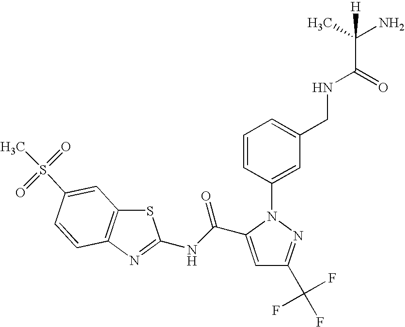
C1=C(C(NC2=NC3=C(S2)C=C(S(C)(=O)=O)C=C3)=O)N(C2=CC(CNC(C(N)(C)[H])=O)=CC=C2)N=C1C(F)(F)F
